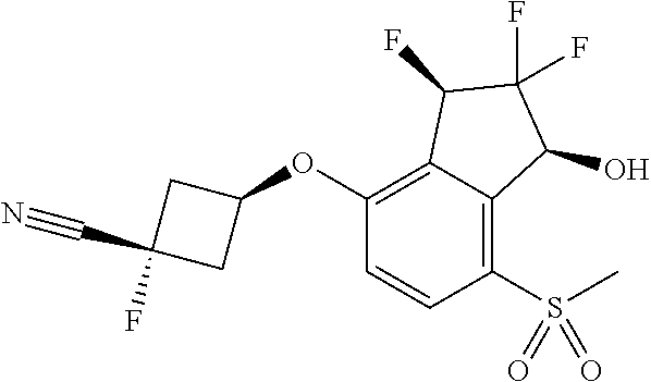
C1(OC2CC(F)(C#N)C2)=C2C(=C(S(C)(=O)=O)C=C1)C(O)C(F)(F)C2F
